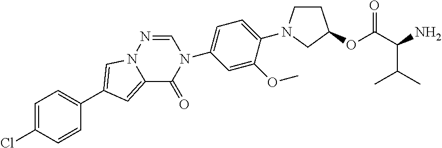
C12=CC(C3=CC=C(Cl)C=C3)=CN1N=CN(C1=CC=C(N3CCC(OC(C(N)C(C)C)=O)C3)C(OC)=C1)C2=O
